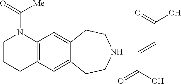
C1CCC2=C(N1C([Me])=O)C=C1C(=C2)CCNCC1.C(C=CC(=O)O)(O)=O
